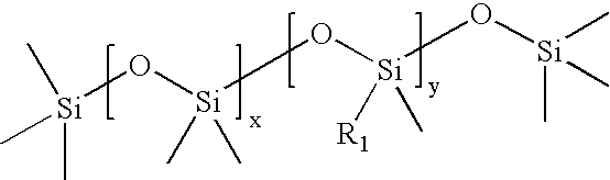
[Si](O[Si](O[Si](O[Si](C)(C)C)([R1])C)(C)C)(C)(C)C
